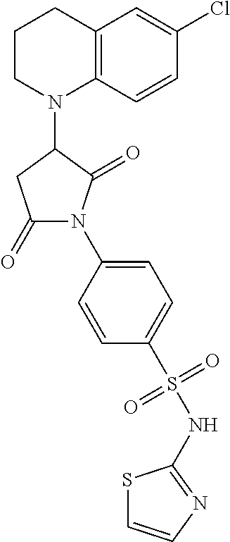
C12=C(C=CC(Cl)=C1)N(C1CC(=O)N(C3=CC=C(S(NC4=NC=CS4)(=O)=O)C=C3)C1=O)CCC2
